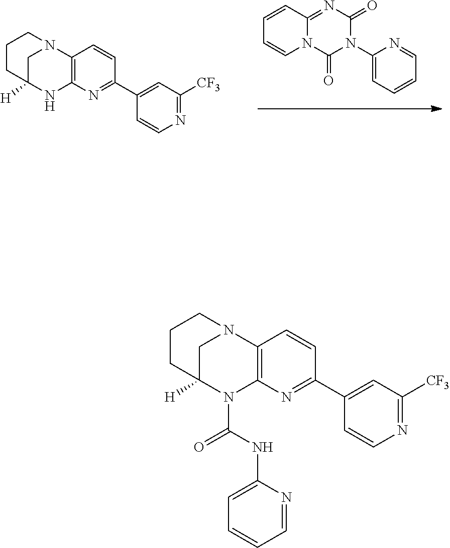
N12C3=C(N(C(NC4=CC=CC=N4)=O)C([H])(C1)CCC2)N=C(C1=CC([CF3])=NC=C1)C=C3.N12C3=C(NC([H])(C1)CCC2)N=C(C1=CC([CF3])=NC=C1)C=C3.C1=CC2=NC(=O)N(C3=CC=CC=N3)C(=O)N2C=C1
